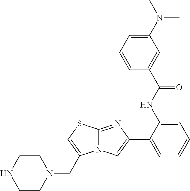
C1(NC(C2=CC(N(C)C)=CC=C2)=O)=CC=CC=C1C1=CN2C(=N1)SC=C2CN1CCNCC1
